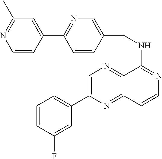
C1=CC(F)=CC(C2=CN=C3C(=N2)C=CN=C3NCC2=CN=C(C3=CC(C)=NC=C3)C=C2)=C1
